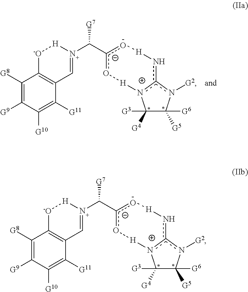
C1([G4])([G3])C([G6])([G5])n([G2])c2[n+]1[H]oc(C([N+]1=CC3=C([-O][H]1)C([G8])=C([G9])C([G10])=C3[G11])[G7])[-O][H]n2.C1([G4])([G3])C([G6])([G5])n([G2])c2[n+]1[H]oc(C([N+]1=CC3=C([-O][H]1)C([G8])=C([G9])C([G10])=C3[G11])[G7])[-O][H]n2
